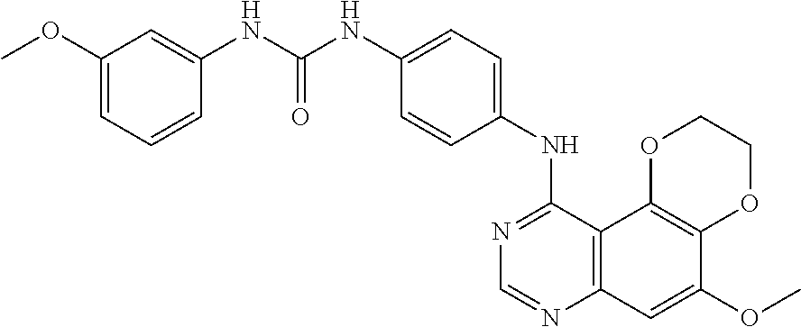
C12=C(C3=C(C=C1OC)N=CN=C3NC1=CC=C(NC(NC3=CC(OC)=CC=C3)=O)C=C1)OCCO2
